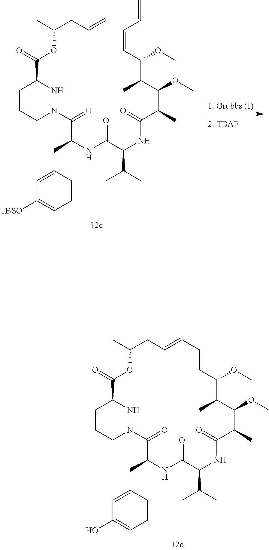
C1CCN(C(=O)C(NC(C(NC(=O)C(C(OC)C(C(OC)C=CC=C)C)C)C(C)C)=O)CC2=CC([TBSO])=CC=C2)NC1C(=O)OC(C)CC=C.C1CCN2NC1C(=O)OC(C)CC=CC=CC(OC)C(C)C(OC)C(C)C(=O)NC(C(C)C)C(=O)NC(CC1=CC(O)=CC=C1)C2=O
